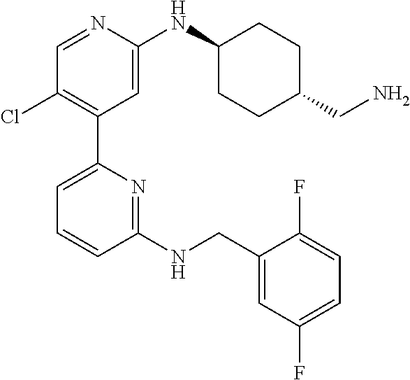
C1=NC(NC2CCC(CN)CC2)=CC(C2=CC=CC(NCC3=CC(F)=CC=C3F)=N2)=C1Cl
